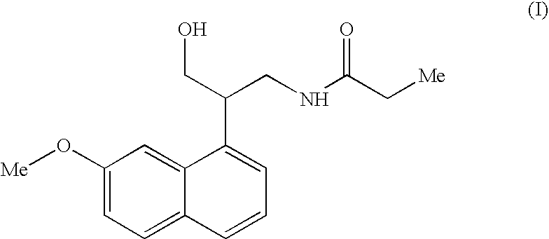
[Me]OC1=CC=C2C(=C1)C(C(CO)CNC(C[Me])=O)=CC=C2
